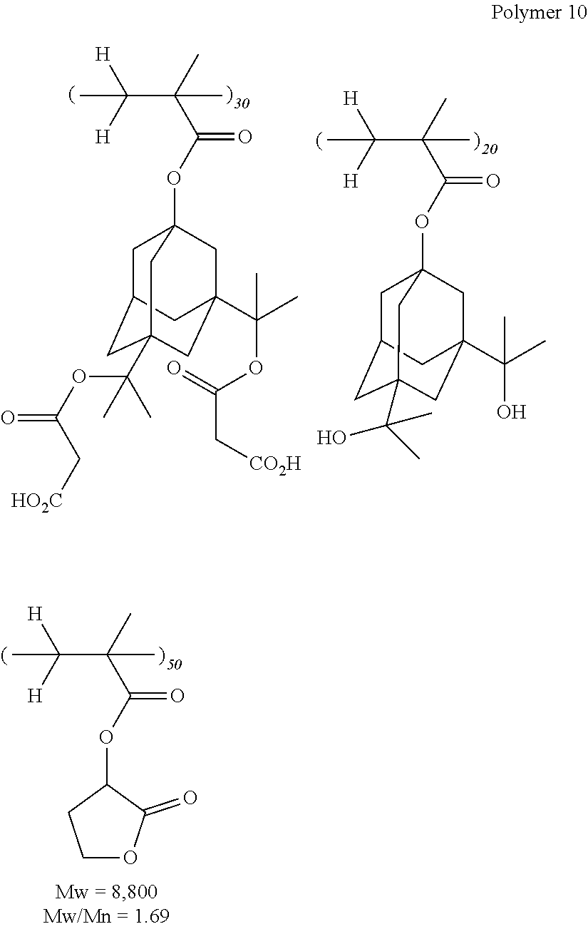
CC([H])([H])C(C)(C(OC1CCOC1=O)=O)C.CC([H])([H])C(C)(C(OC12CC3CC(C(C)(O)C)(CC(C(C)(C)O)(C1)C3)C2)=O)C.CC([H])([H])C(C)(C(OC12CC3CC(C(OC(C[HO2C])=O)(C)C)(CC(C(C)(C)OC(=O)C[CO2H])(C1)C3)C2)=O)C
